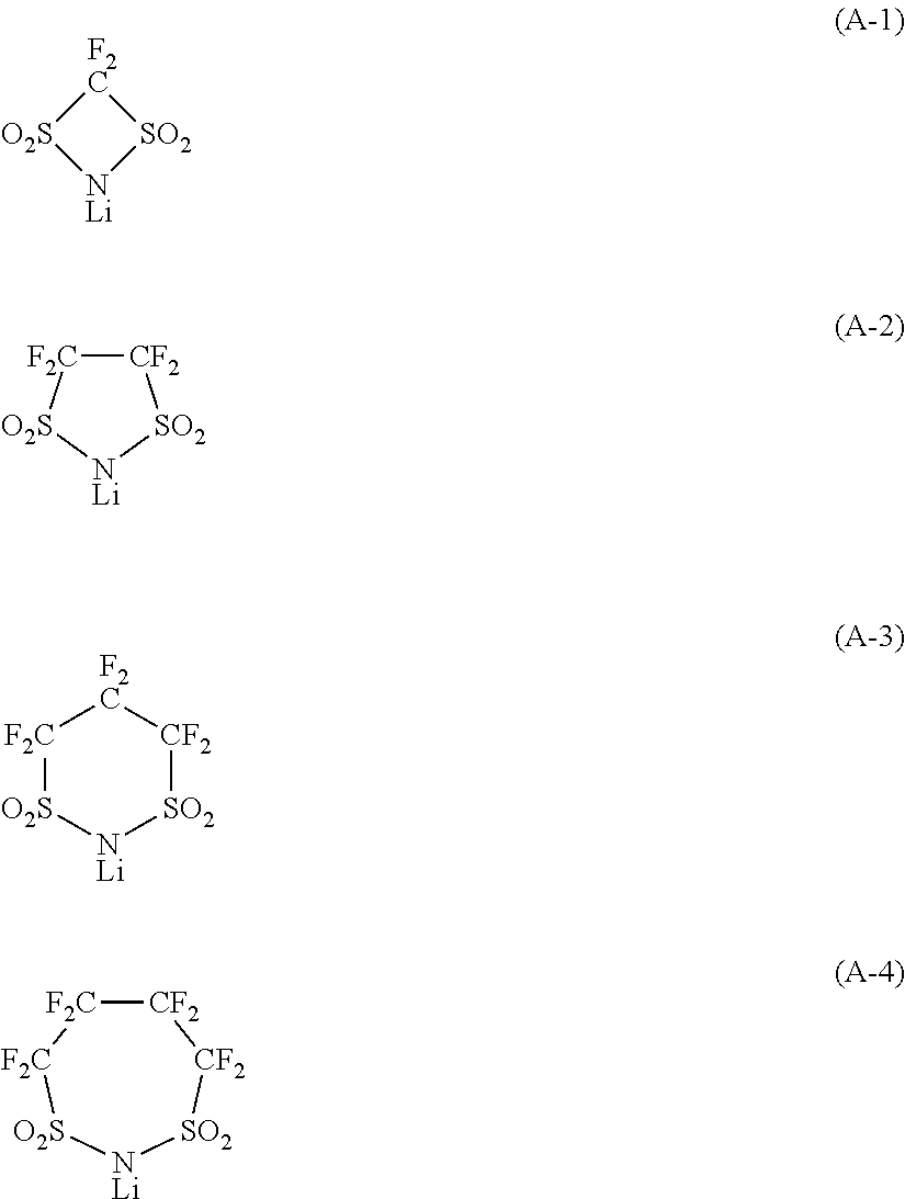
[F2C]1[O2S][NLi][SO2]1.[CF2]1[F2C][O2S][NLi][SO2]1.[F2C]1[O2S][NLi][SO2][CF2][F2C]1.[CF2]1[F2C][F2C][O2S][NLi][SO2][CF2]1
